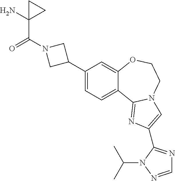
C1(C2CN(C(=O)C3(N)CC3)C2)=CC=C2C(=C1)OCCN1C2=NC(C2=NC=NN2C(C)C)=C1
